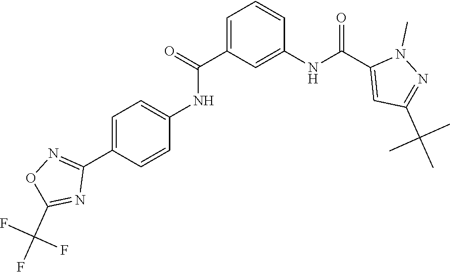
N(C1=CC=C(C2=NOC(C(F)(F)F)=N2)C=C1)C(=O)C1=CC=CC(NC(=O)C2=CC(C(C)(C)C)=NN2C)=C1
